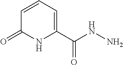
C1=CC=C(C(NN)=O)NC1=O
